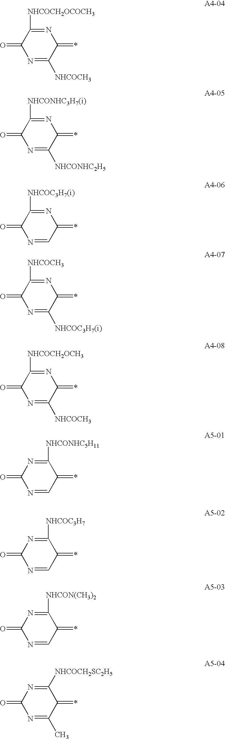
N1=C([NHCOCH2OCOCH3])C(=O)N=C([NHCOCH3])C1=*.N1=C([NHCONHC3H7(i)])C(=O)N=C([NHCONHC2H5])C1=*.N1=C([NHCOC3H7(i)])C(=O)N=CC1=*.N1=C([NHCOCH3])C(=O)N=C([NHCOC3H7(i)])C1=*.N1=C([NHCOCH2OCH3])C(=O)N=C([NHCOCH3])C1=*.C1([NHCONHC5H11])=NC(=O)N=CC1=*.C1([NHCOC3H7])=NC(=O)N=CC1=*.C1([NHCON(CH3)2])=NC(=O)N=CC1=*.C1([NHCOCH2SC2H5])=NC(=O)N=C(C)C1=*
